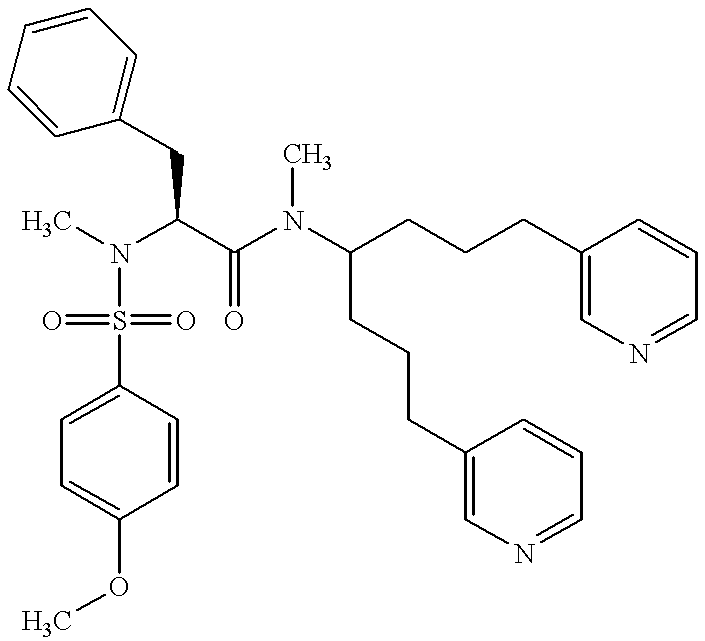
C(C(N(C(CCCC1=CN=CC=C1)CCCC1=CN=CC=C1)C)=O)(N(C)S(=O)(=O)C1=CC=C(OC)C=C1)CC1=CC=CC=C1
